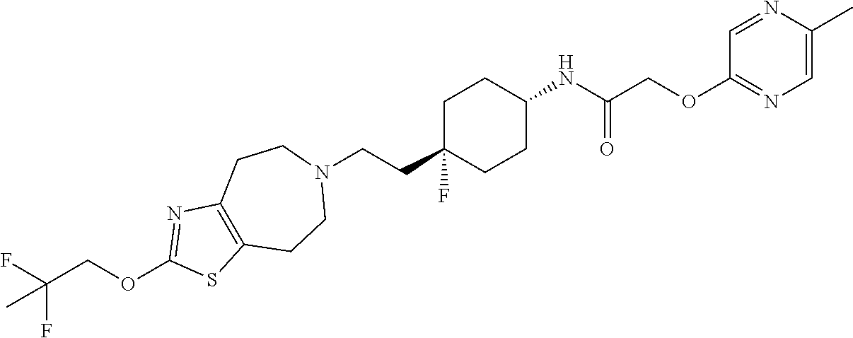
C1C(CCN2CCC3=C(CC2)SC(OCC(F)(C)F)=N3)(F)CCC(NC(COC2=NC=C(C)N=C2)=O)C1
